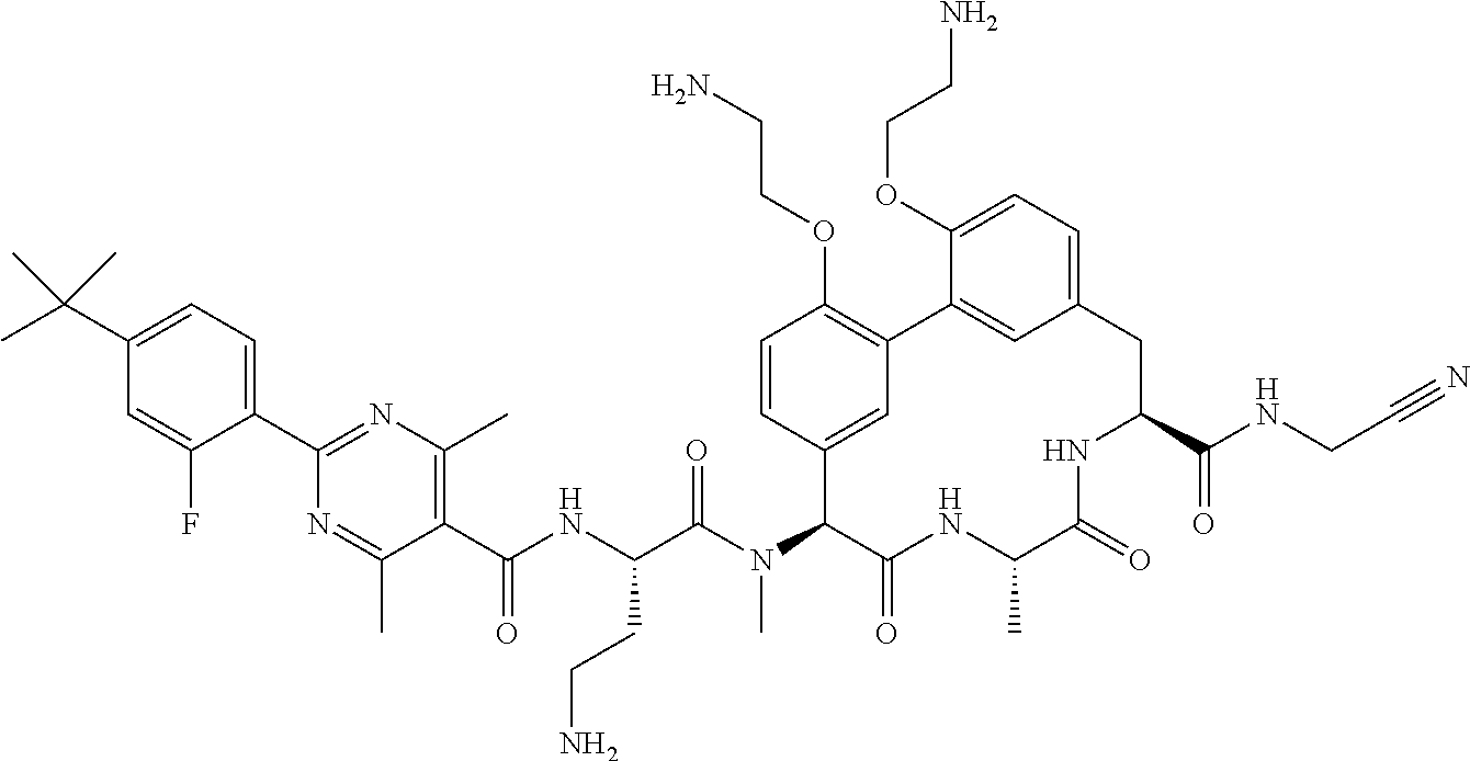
C1(C(NC(C(N(C2C(=O)NC(C)C(=O)NC(C(NCC#N)=O)CC3=CC=C(OCCN)C(=C3)C3=C(OCCN)C=CC2=C3)C)=O)CCN)=O)=C(C)N=C(C2=CC=C(C(C)(C)C)C=C2F)N=C1C
